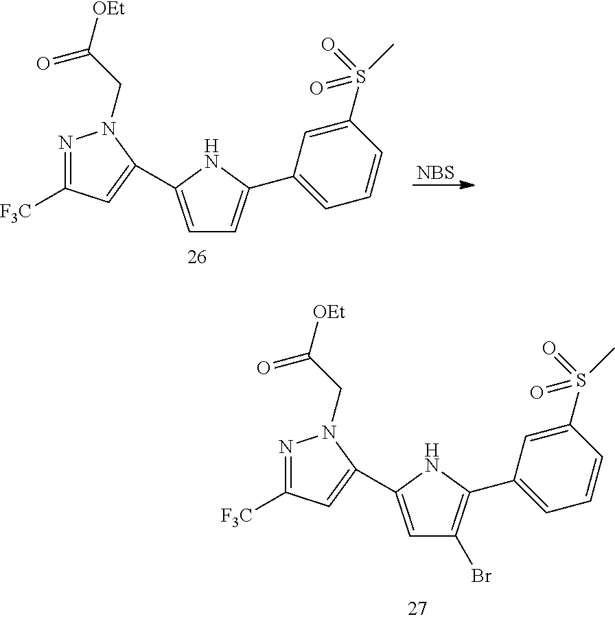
N1=C([F3C])C=C(C2=CC(Br)=C(C3=CC=CC(S(=O)(=O)C)=C3)N2)N1CC([OEt])=O.N1=C([F3C])C=C(C2=CC=C(C3=CC=CC(S(=O)(=O)C)=C3)N2)N1CC([OEt])=O.[NBS]
